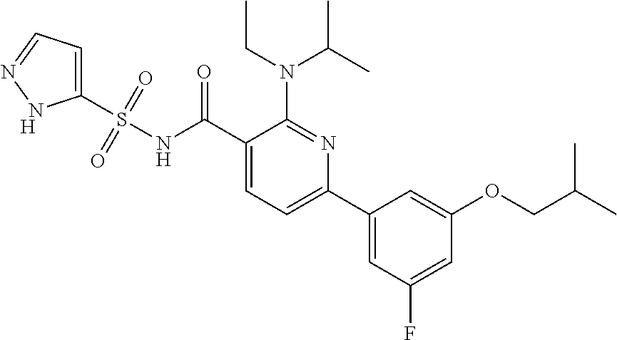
S(=O)(=O)(NC(=O)C1=CC=C(C2=CC(F)=CC(OCC(C)C)=C2)N=C1N(CC)C(C)C)C1=CC=NN1.[H]
